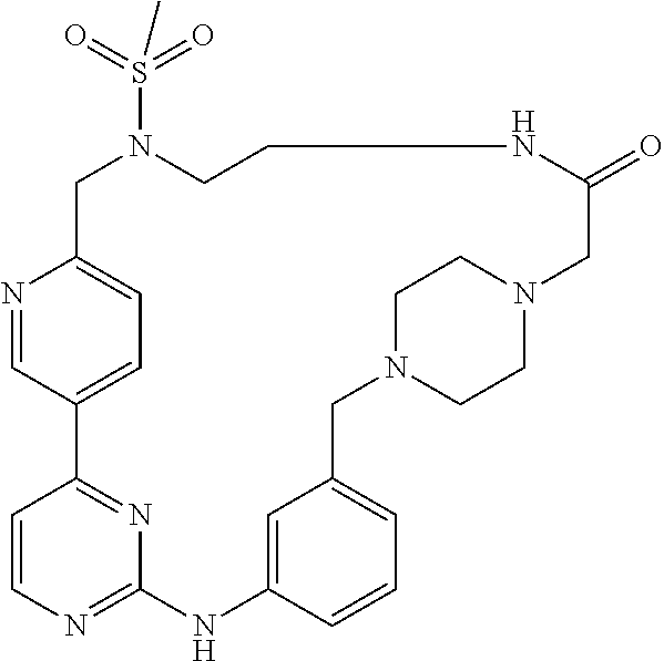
N1=CC2=CC=C1CN(S(=O)(=O)C)CCNC(=O)CN1CCN(CC3=CC=CC(=C3)NC3=NC=CC2=N3)CC1
